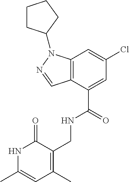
C12=C(C(C(=O)NCC3=C(C)C=C(C)NC3=O)=CC(Cl)=C1)C=NN2C1CCCC1
